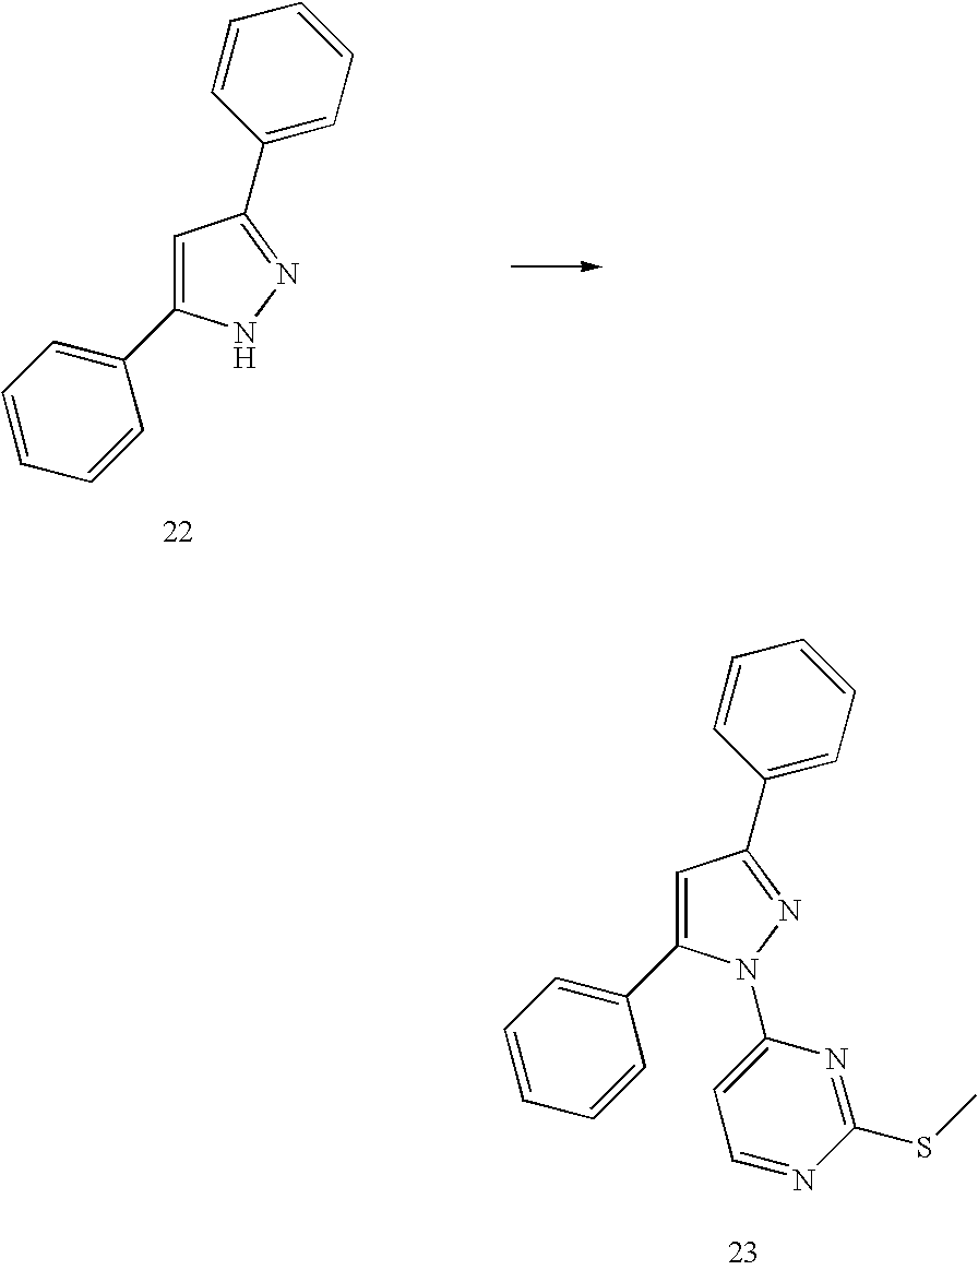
C1=C(C2=CC=CC=C2)N(C2=CC=NC(SC)=N2)N=C1C1=CC=CC=C1.C1=C(C2=CC=CC=C2)NN=C1C1=CC=CC=C1
